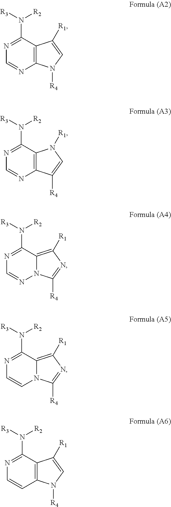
N1=C(N([R3])[R2])C2=C(N=C1)N([R4])C=C2[R1].N1=C(N([R3])[R2])C2=C(N=C1)C([R4])=CN2[R1].N1=C(N([R3])[R2])C2=C([R1])N=C([R4])N2N=C1.N1=C(N([R3])[R2])C2=C([R1])N=C([R4])N2C=C1.N1=C(N([R3])[R2])C2=C(C=C1)N([R4])C=C2[R1]
